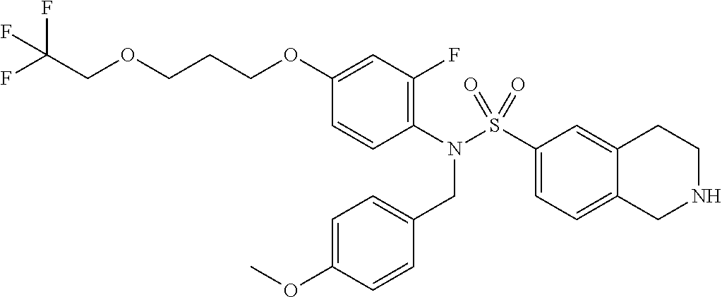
C12=CC=C(S(N(C3=C(F)C=C(OCCCOCC(F)(F)F)C=C3)CC3=CC=C(OC)C=C3)(=O)=O)C=C1CCNC2
